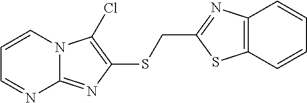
C1=CN2C(=NC(SCC3=NC4=C(S3)C=CC=C4)=C2Cl)N=C1
